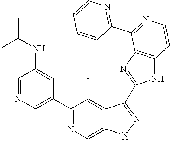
C1=NC=C(C2=NC=C3C(=C2F)C(C2=NC4=C(N2)C=CN=C4C2=NC=CC=C2)=NN3)C=C1NC(C)C
